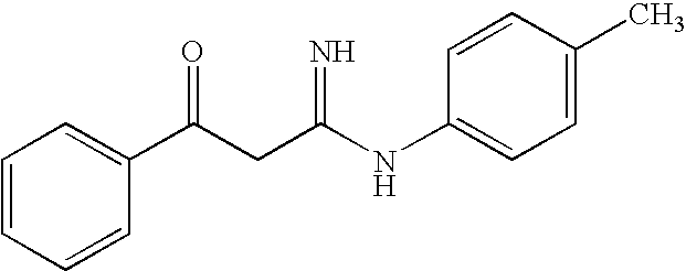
C1=CC=CC(C(CC(NC2=CC=C(C)C=C2)=N)=O)=C1
